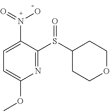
C1=C(N(=O)O)C(S(=O)C2CCOCC2)=NC(OC)=C1
